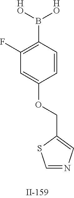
B(C1=C(F)C=C(OCC2=CN=CS2)C=C1)([HO])[HO]
